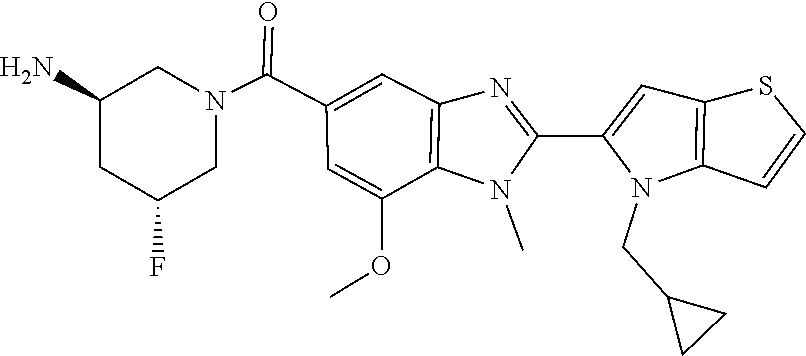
N1(C(C2=CC3=C(N(C)C(C4=CC5=C(N4CC4CC4)C=CS5)=N3)C(OC)=C2)=O)CC(N)CC(F)C1
